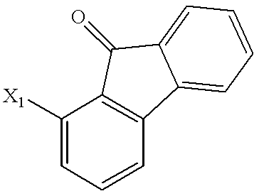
C1([X1])=CC=CC2=C1C(=O)C1=CC=CC=C21
